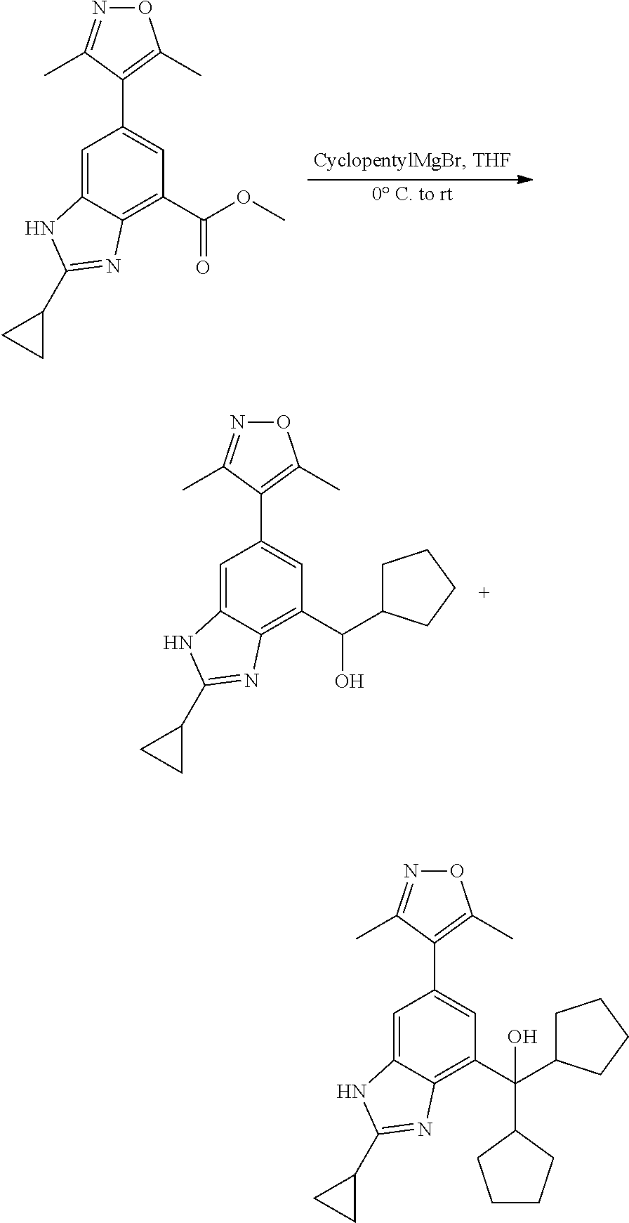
[0 C. to rt].C1=C2C(=C(C(OC)=O)C=C1C1=C(C)ON=C1C)N=C(C1CC1)N2.C1=C2C(=C(C(O)C3CCCC3)C=C1C1=C(C)ON=C1C)N=C(C1CC1)N2.C1=C2C(=C(C(O)(C3CCCC3)C3CCCC3)C=C1C1=C(C)ON=C1C)N=C(C1CC1)N2
